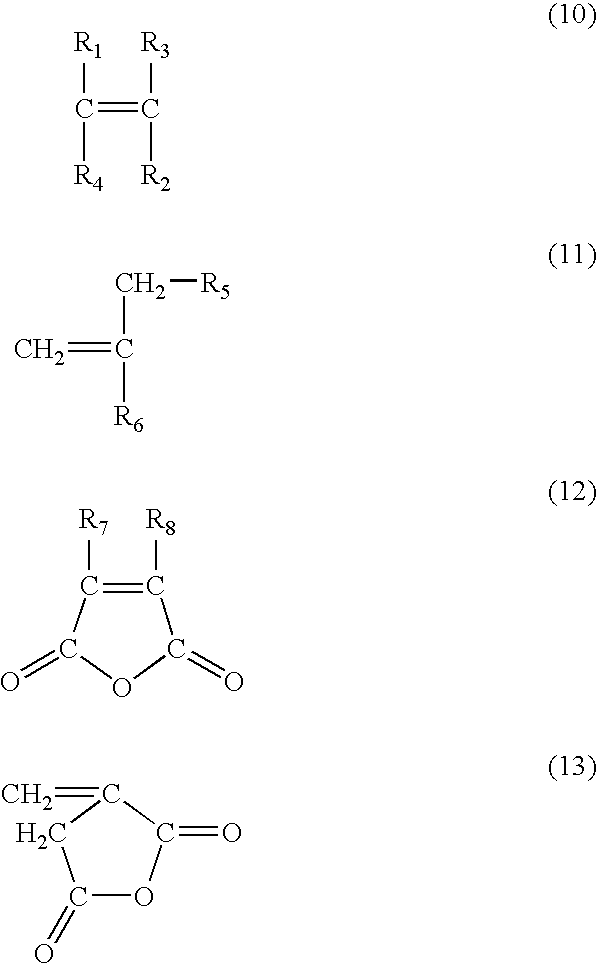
[R1]C([R4])=C([R3])[R2].C(C([R6])=C)[R5].C1([R8])=C([R7])C(=O)OC1=O.C1(=O)OC(=O)C(=C)C1
